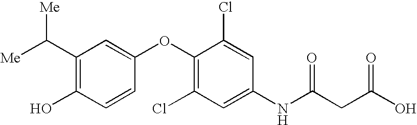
[Me]C(C1=C(O)C=CC(OC2=C(Cl)C=C(NC(CC(O)=O)=O)C=C2Cl)=C1)[Me]
